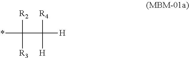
C(*)(C([R4])([H])[H])([R2])[R3]
